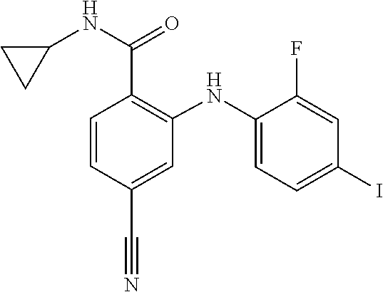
C1(F)=CC(I)=CC=C1NC1=C(C(=O)NC2CC2)C=CC(C#N)=C1
